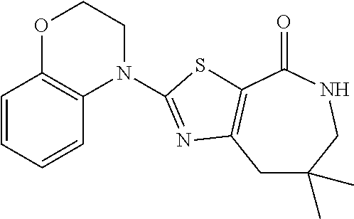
C1C(C)(C)CNC(=O)C2=C1N=C(N1C3=C(OCC1)C=CC=C3)S2
